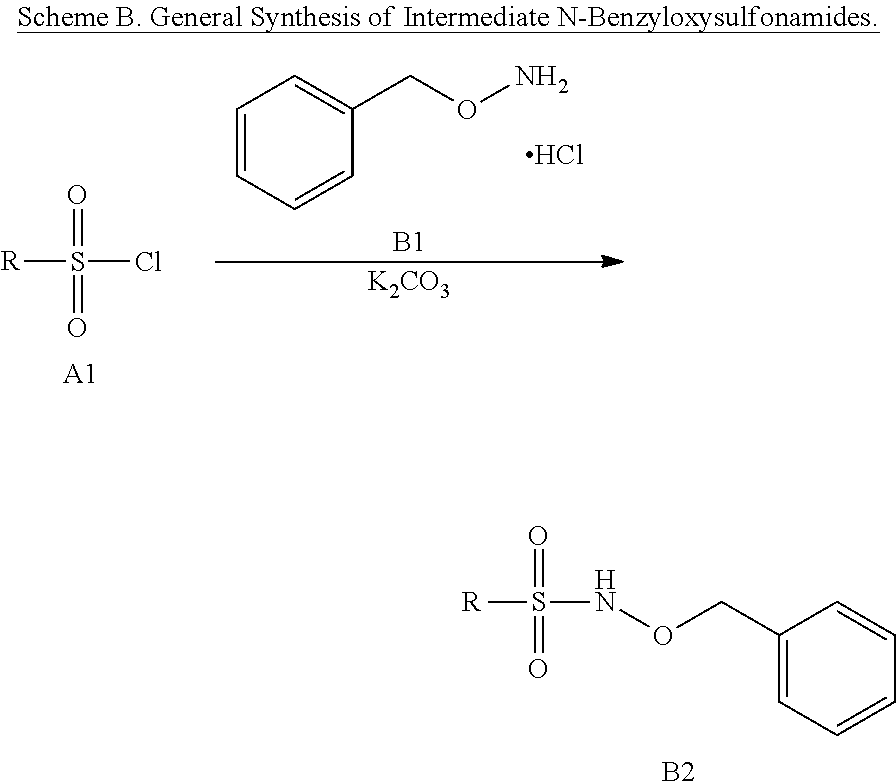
C1=CC=CC(CON)=C1.Cl.[R]S(Cl)(=O)=O.[A1].[B1].[K2CO3].[R]S(NOCC1=CC=CC=C1)(=O)=O.[B2]
